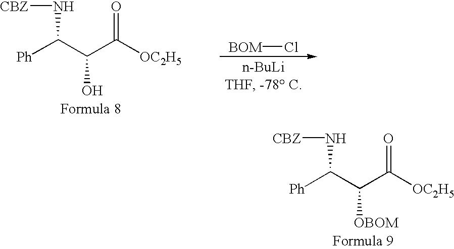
[Ph]C(C(C([OC2H5])=O)[OBOM])N[CBZ].[Ph]C(C(C([OC2H5])=O)O)N[CBZ].[BOM]Cl
